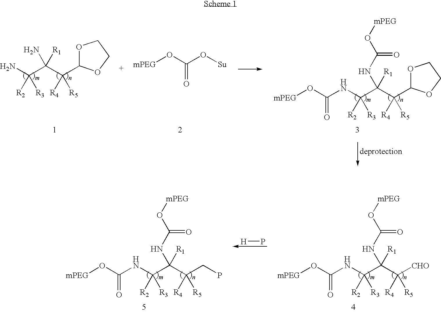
C(C(C(C1OCCO1)([R4])[R5])(NC(=O)O[mPEG])[R1])(NC(=O)O[mPEG])([R2])[R3].[mPEG]OC(O[Su])=O.C(C(C(C1OCCO1)([R4])[R5])(N)[R1])(N)([R2])[R3].[H]P.C(C(C([R4])([R5])CP)(NC(=O)O[mPEG])[R1])(NC(=O)O[mPEG])([R2])[R3].C(C(C([R4])([R5])[CHO])(NC(=O)O[mPEG])[R1])(NC(=O)O[mPEG])([R2])[R3]
